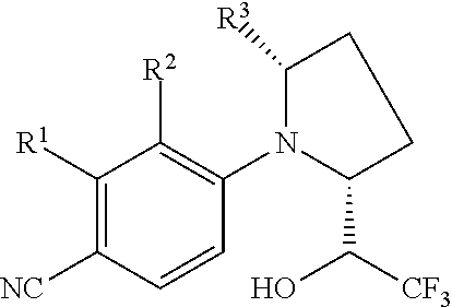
C1([R1])=C([NC])C=CC(N2C(C([CF3])O)CCC2[R3])=C1[R2]
